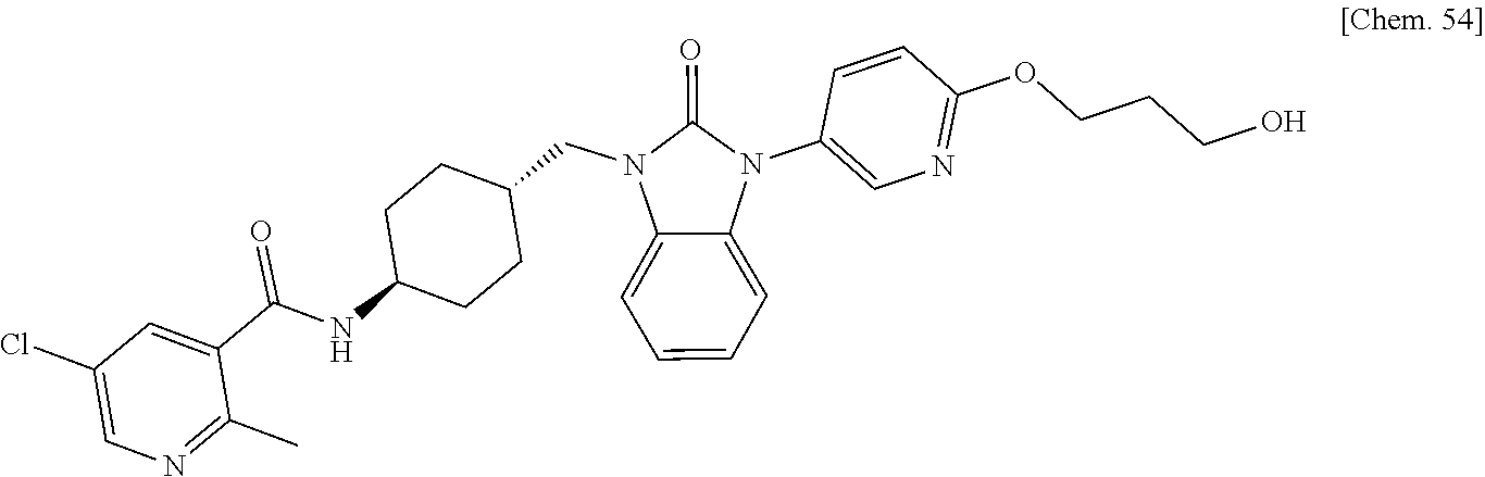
CC1=NC=C(Cl)C=C1C(=O)NC1CCC(CN2C(=O)N(C3=CN=C(OCCCO)C=C3)C3=CC=CC=C23)CC1
